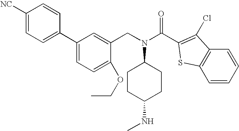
C1([NC])=CC=C(C2=CC=C(OCC)C(CN(C3CCC(NC)CC3)C(C3=C(Cl)C4=C(S3)C=CC=C4)=O)=C2)C=C1
